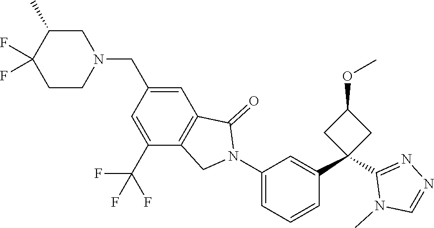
C1C(C)C(F)(F)CCN1CC1=CC2=C(C(C(F)(F)F)=C1)CN(C1=CC=CC(C3(C4=NN=CN4C)CC(OC)C3)=C1)C2=O
